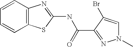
C1=CC2=C(C=C1)SC(NC(=O)C1=NN(C)C=C1Br)=N2
